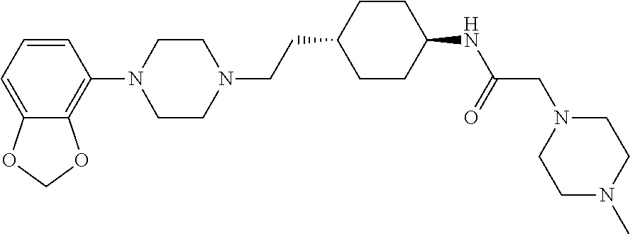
C1=CC=C2C(=C1N1CCN(CCC3CCC(NC(=O)CN4CCN(C)CC4)CC3)CC1)OCO2
